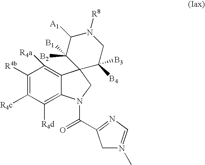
C1([R4b])=C([R4c])C([R4d])=C2C(=C1[R4a])C1(CN2C(=O)C2=NC=N(C)C2)C([B4])([B3])CN([R8])C([A1])C1([B1])[B2]
